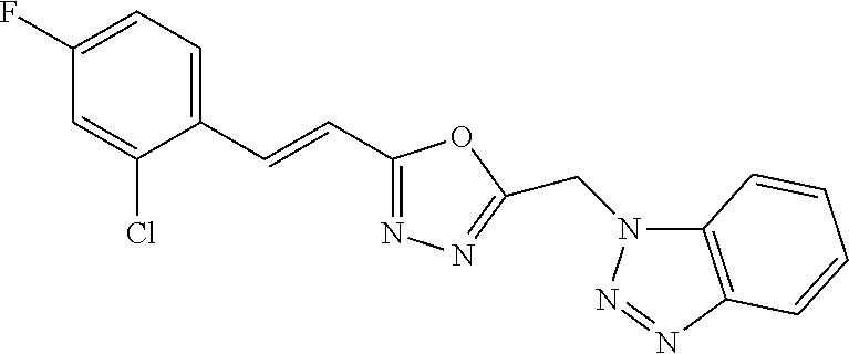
C1(F)=CC=C(C=CC2=NN=C(CN3C4=C(N=N3)C=CC=C4)O2)C(Cl)=C1
